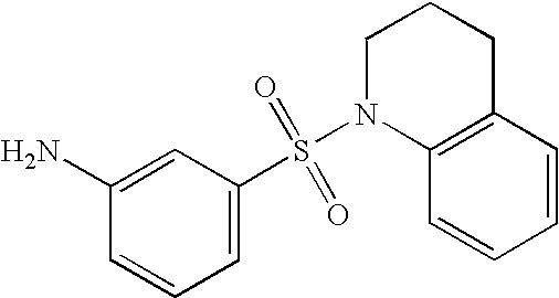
N1(S(C2=CC=CC(N)=C2)(=O)=O)C2=C(CCC1)C=CC=C2
